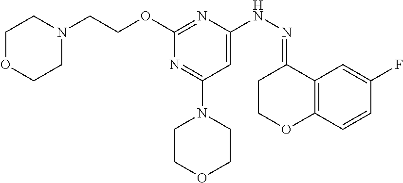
O(C1=NC(NN=C2CCOC3=C2C=C(F)C=C3)=CC(N2CCOCC2)=N1)CCN1CCOCC1
